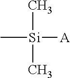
C[Si](C)([A])C
